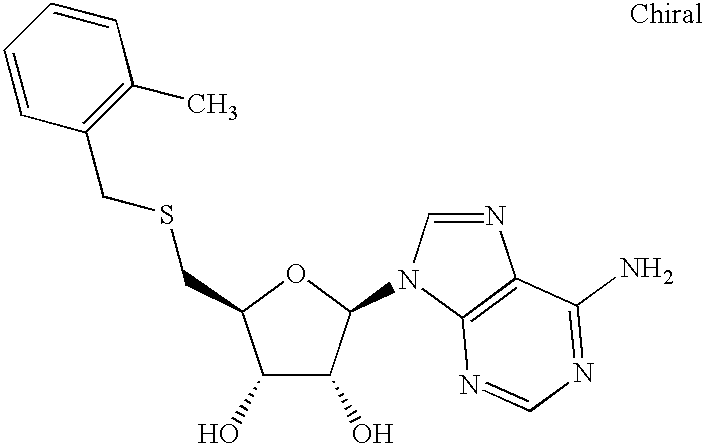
C1(O)C(O)C(N2C=NC3=C2N=CN=C3N)OC1CSCC1=C(C)C=CC=C1
